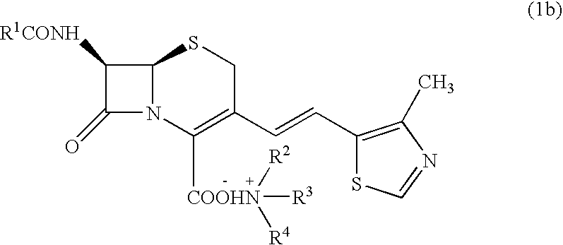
C1([R1CONH])C(=O)N2C1SCC(C=CC1=C(C)N=CS1)=C2[COOHN]([R3])([R2])[R4]
